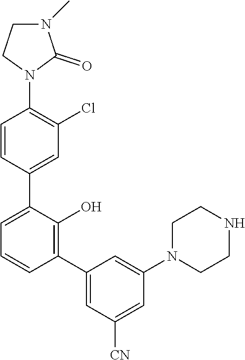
C1=CC(C2=CC=CC(C3=CC([CN])=CC(N4CCNCC4)=C3)=C2O)=CC(Cl)=C1N1C(=O)N(C)CC1
